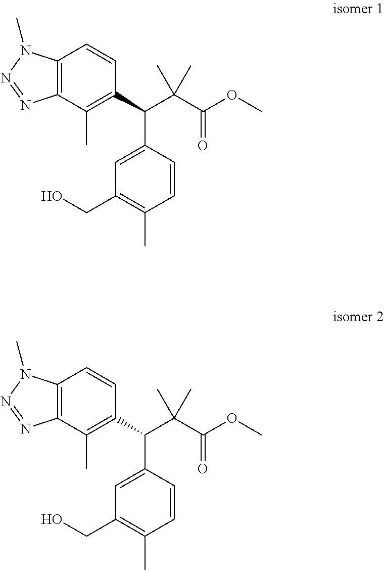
C12=C(C(C)=C(C(C(C(OC)=O)(C)C)C3=CC(CO)=C(C)C=C3)C=C1)N=NN2C.C12=C(C(C)=C(C(C(C(OC)=O)(C)C)C3=CC(CO)=C(C)C=C3)C=C1)N=NN2C
